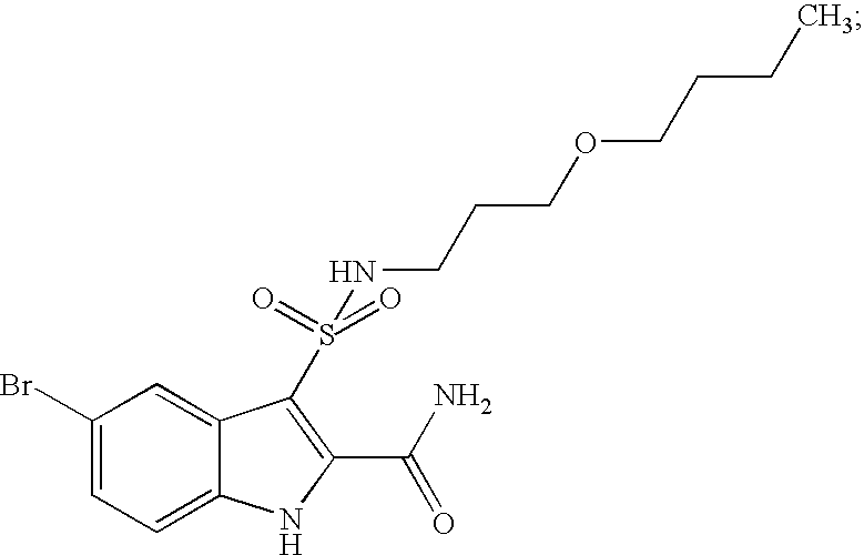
C1(Br)=CC=C2C(=C1)C(S(NCCCOCCCC)(=O)=O)=C(C(N)=O)N2
